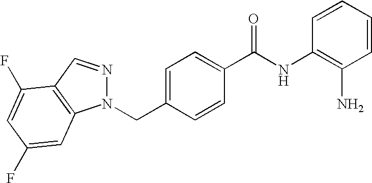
C(C1=CC=C(C(NC2=C(N)C=CC=C2)=O)C=C1)N1N=CC2=C1C=C(F)C=C2F
